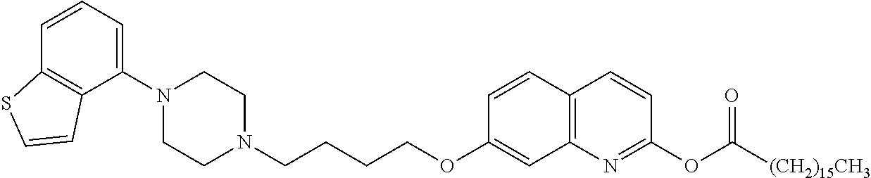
C1(N2CCN(CCCCOC3=CC4=C(C=C3)C=CC(OC(=O)[(CH2)15CH3])=N4)CC2)=CC=CC2=C1C=CS2
